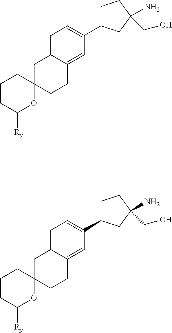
C1=C2C(=CC(C3CCC(CO)(N)C3)=C1)CCC1(C2)CCCC([Ry])O1.C1(C2=CC=C3C(=C2)CCC2(C3)CCCC([Ry])O2)CCC(CO)(N)C1
